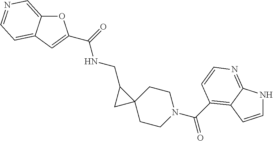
O1C2=CN=CC=C2C=C1C(=O)NCC1C2(CCN(C(=O)C3=C4C(=NC=C3)NC=C4)CC2)C1
